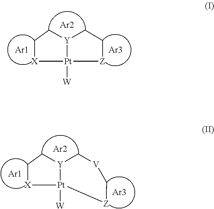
[X]1[Pt]2([W])[Z]CC[Y]2CC1.[Ar2].[Ar3].[Ar1].[X]1[Pt]2([W])[Z]C[V]C[Y]2CC1.[Ar2].[Ar3].[Ar1]
